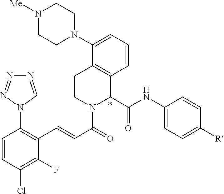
C1(Cl)=C(F)C(C=CC(=O)N2C(C(NC3=CC=C([R])C=C3)=O)C3=C(CC2)C(N2CCN([Me])CC2)=CC=C3)=C(N2C=NN=N2)C=C1
